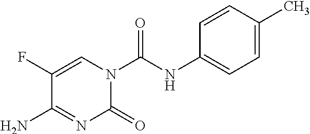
C1=CC(NC(N2C(=O)N=C(N)C(F)=C2)=O)=CC=C1C
